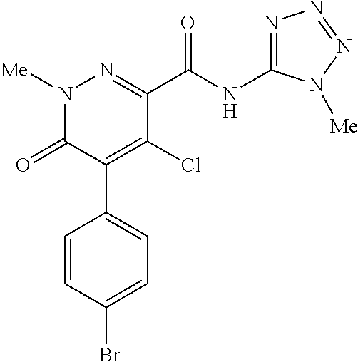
C1(C(NC2=NN=NN2[Me])=O)=NN([Me])C(=O)C(C2=CC=C(Br)C=C2)=C1Cl
